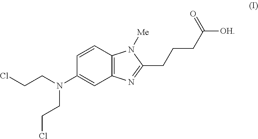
C1=CC2=C(C=C1N(CCCl)CCCl)N=C(CCCC([OH])=O)N2[Me]
